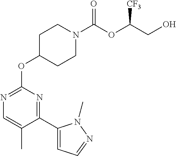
C1CN(C(OC(CO)[CF3])=O)CCC1OC1=NC=C(C)C(C2=CC=NN2C)=N1
